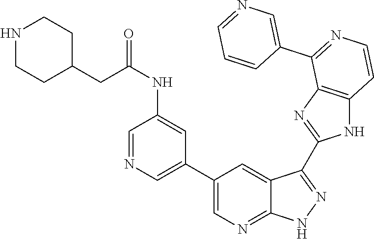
C1=NC=C(C2=CN=C3C(=C2)C(C2=NC4=C(N2)C=CN=C4C2=CN=CC=C2)=N[N H]3)C=C1NC(=O)CC1CCNCC1
